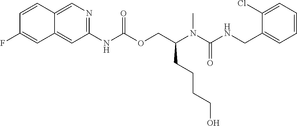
C1=C(Cl)C(CNC(N(C(COC(NC2=NC=C3C(=C2)C=C(F)C=C3)=O)CCCCO)C)=O)=CC=C1
